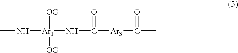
CN[Ar1]([OG])([OG])NC(=O)[Ar3]C(=O)C
